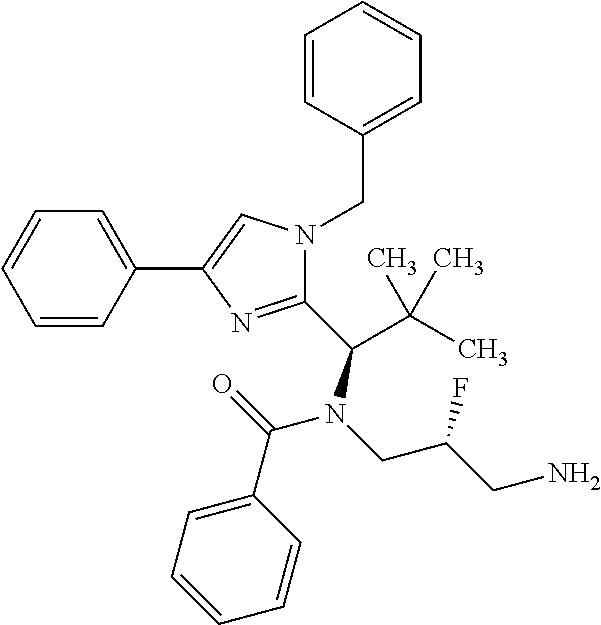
C1=CC(C2=CN(CC3=CC=CC=C3)C(C(N(CC(CN)F)C(=O)C3=CC=CC=C3)C(C)(C)C)=N2)=CC=C1
